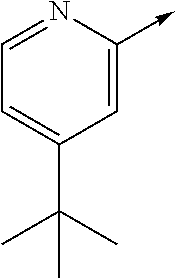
C1=NC(->C)=CC(C(C)(C)C)=C1
